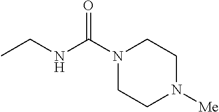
CCNC(N1CCN([Me])CC1)=O
